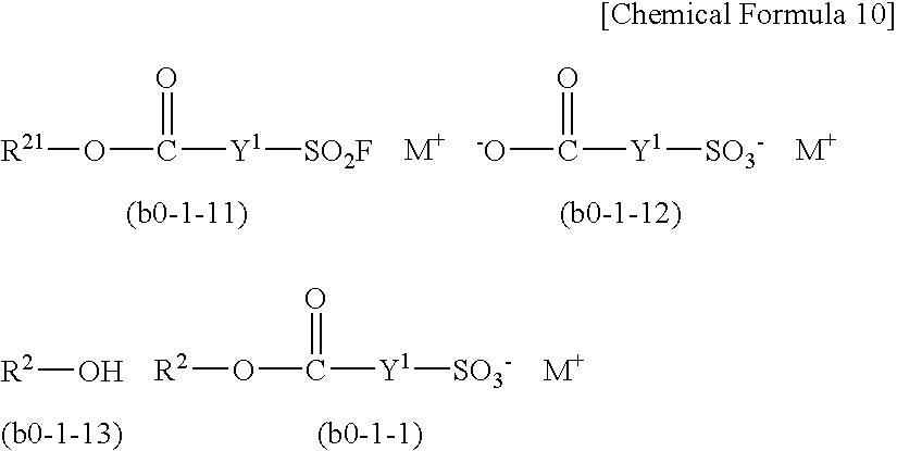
[R21]OC([Y1][SO2F])=O.[-O]C([Y1][SO3-])=O.[R2]O.O(C([Y1][SO3-])=O)[R2]
